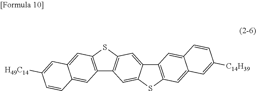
C12=C(SC3=C1C=C1C(=C3)C3=C(S1)C=C1C(=C3)C=CC([C14H39])=C1)C=C1C(=C2)C=CC([H49C14])=C1
